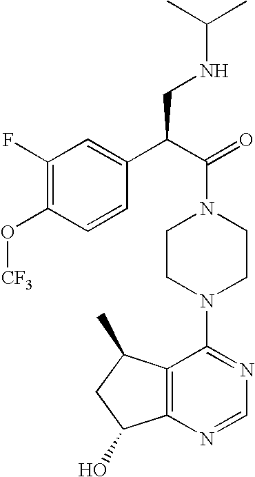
C(N1CCN(C2=NC=NC3=C2C(C)CC3O)CC1)(C(C1=CC(F)=C(O[CF3])C=C1)CNC(C)C)=O
